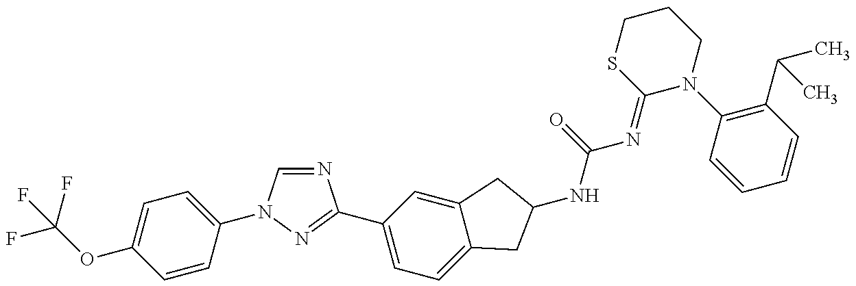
FC(OC1=CC=C(N2C=NC(C3=CC=C4C(=C3)CC(NC(=O)N=C3N(C5=C(C(C)C)C=CC=C5)CCCS3)C4)=N2)C=C1)(F)F
